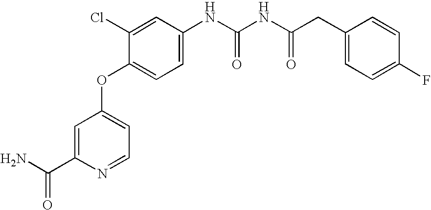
NC(C1=CC(OC2=CC=C(NC(NC(CC3=CC=C(F)C=C3)=O)=O)C=C2Cl)=CC=N1)=O
